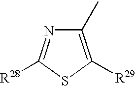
C1(C)=C([R29])SC([R28])=N1
